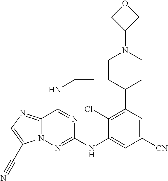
C1([CN])=CC(C2CCN(C3COC3)CC2)=C(Cl)C(NC2=NN3C(=NC=C3C#N)C(NCC)=N2)=C1
